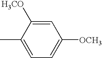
C1=C([H3CO])C(C)=CC=C1[OCH3]
